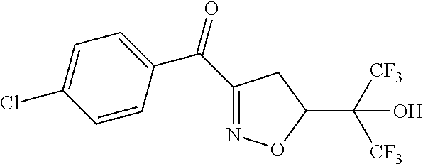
C1(C(=O)C2=CC=C(Cl)C=C2)=NOC(C([CF3])([CF3])O)C1
